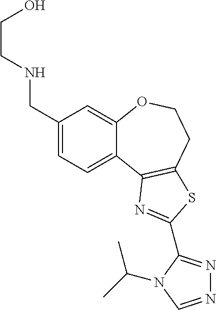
C1(CNCCO)=CC=C2C(=C1)OCCC1=C2N=C(C2=NN=CN2C(C)C)S1
